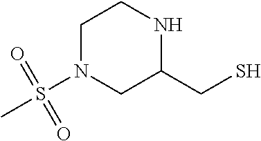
C1N(S(C)(=O)=O)CC(CS)NC1
